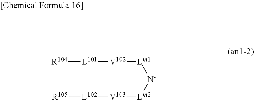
[R104][L101][V102][Lm1][N-][Lm2][V103][L102][R105]
